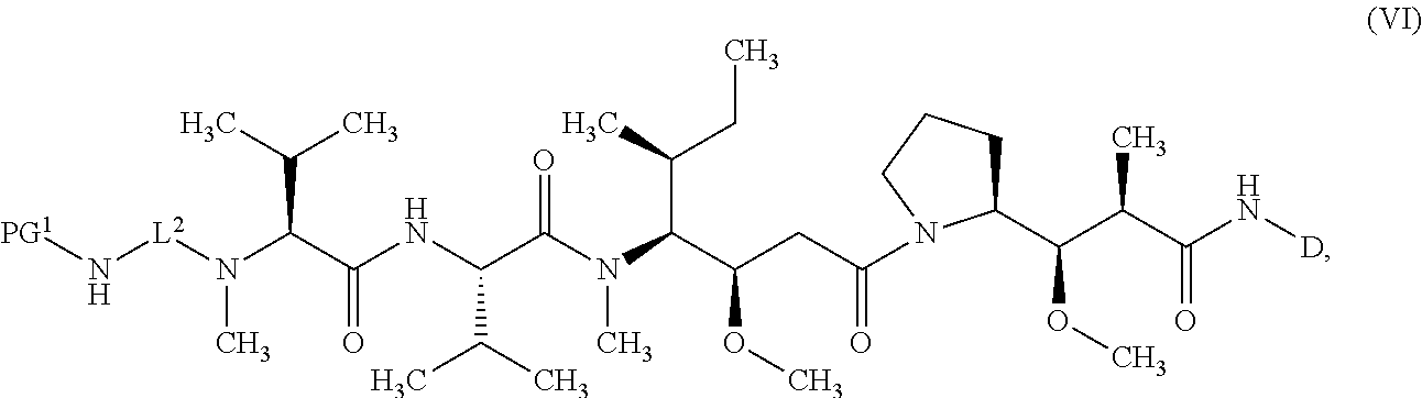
[L2](N(C)C(C(NC(C(N(C(C(CC(N1C(C(C(C(N[D])=O)C)OC)CCC1)=O)OC)C(C)CC)C)=O)C(C)C)=O)C(C)C)N[PG1]
